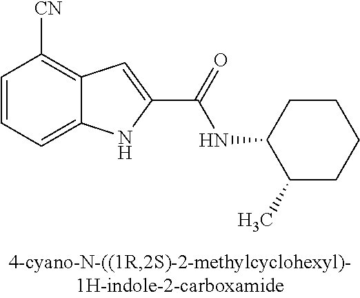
C12=CC=CC([CN])=C1C=C(C(=O)NC1C(C)CCCC1)N2
